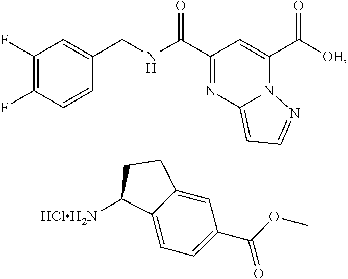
N(C(C1=NC2=CC=NN2C(C([OH])=O)=C1)=O)CC1=CC(F)=C(F)C=C1.C12=CC=C(C(OC)=O)C=C1CCC2[HClH2N]
